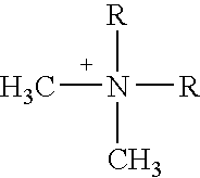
CN(C)([R])[R]
